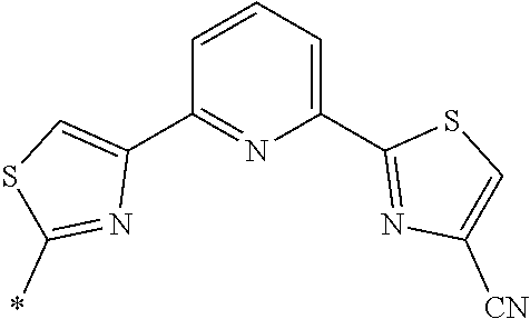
C1=CC=C(C2=NC([CN])=CS2)N=C1C1=CSC(*)=N1
